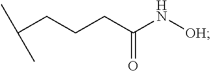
C(CCC(N[OH])=O)C(C)C
